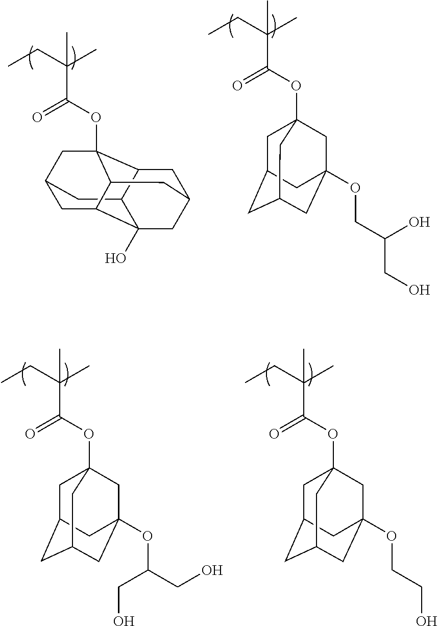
O(C(C(CC)(C)C)=O)C12C3C4CC(C1)CC1C4(O)CC(C3)CC21.C1C2CC3CC(OCC(CO)O)(CC1(OC(C(CC)(C)C)=O)C3)C2.C1C2CC3CC(OC(CO)CO)(CC1(OC(C(CC)(C)C)=O)C3)C2.C1C2CC3CC(OCCO)(CC1(OC(C(CC)(C)C)=O)C3)C2
